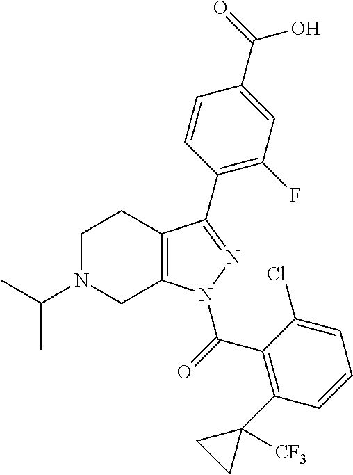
C1N(C(C)C)CC2=C(C1)C(C1=C(F)C=C(C(O)=O)C=C1)=NN2C(=O)C1=C(C2([CF3])CC2)C=CC=C1Cl
